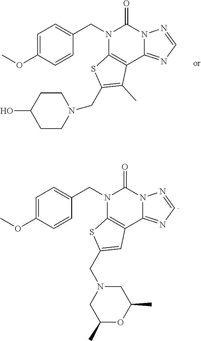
C1=C(OC)C=CC(CN2C3=C(C4=NC=NN4C2=O)C=C(CN2CC(C)OC(C)C2)S3)=C1.C1=C(OC)C=CC(CN2C3=C(C4=NC=NN4C2=O)C(C)=C(CN2CCC(O)CC2)S3)=C1
